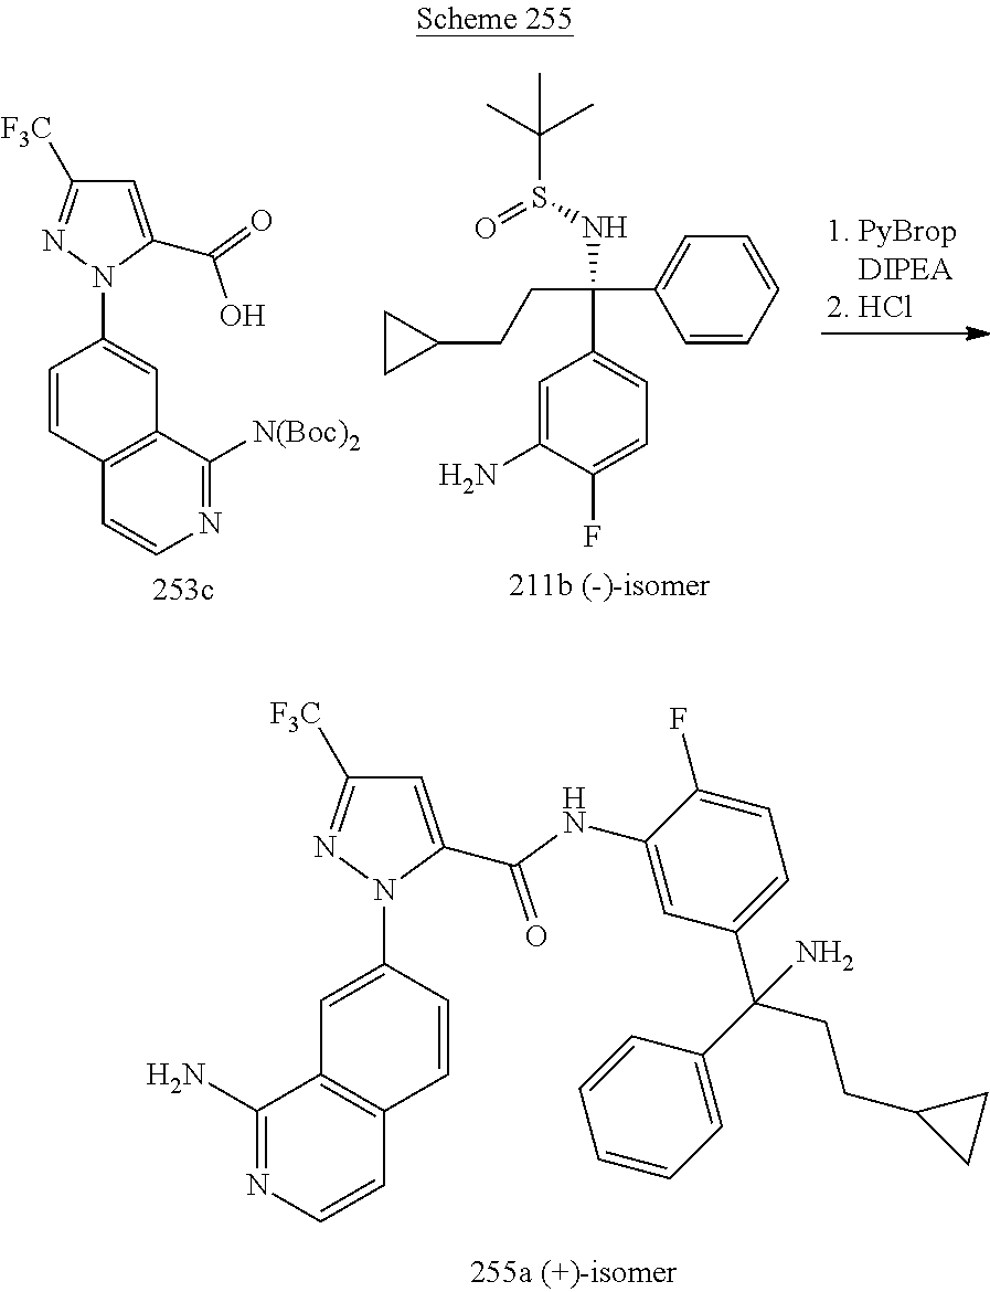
C1=C(N2C(C(=O)NC3=CC(C(CCC4CC4)(C4=CC=CC=C4)N)=CC=C3F)=CC([F3C])=N2)C=CC2=C1C(N)=NC=C2.C1=CC2=C(C=C1N1C(C(O)=O)=CC([F3C])=N1)C([N(Boc)2])=NC=C2.C1=C(N)C(F)=CC=C1C(C1=CC=CC=C1)(CCC1CC1)NS(C(C)(C)C)=O
